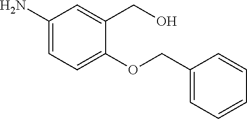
C1(N)=CC=C(OCC2=CC=CC=C2)C(CO)=C1
